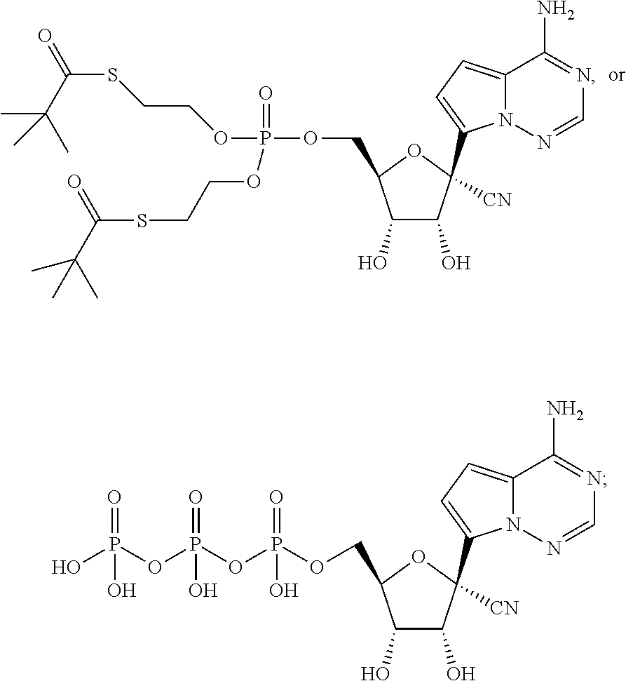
C12=CC=C(C3([CN])C(O)C(O)C(COP(=O)(OCCSC(=O)C(C)(C)C)OCCSC(=O)C(C)(C)C)O3)N1N=CN=C2N.C12=CC=C(C3([CN])C(O)C(O)C(COP(OP(OP(O)(=O)O)(=O)O)(=O)O)O3)N1N=CN=C2N
